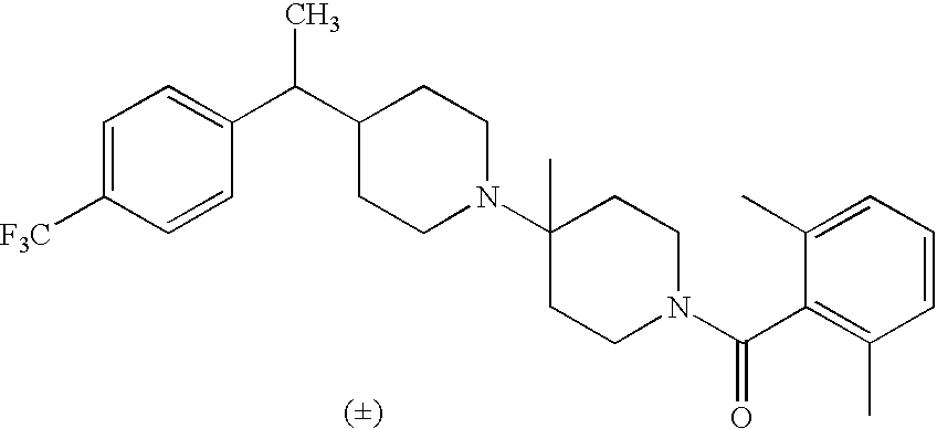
C1=C([F3C])C=CC(C(C2CCN(C3(C)CCN(C(C4=C(C)C=CC=C4C)=O)CC3)CC2)C)=C1
